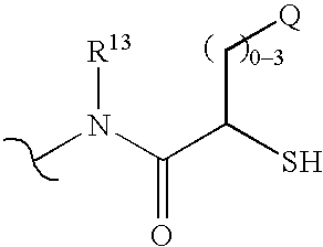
CN(C(C(S)C[Q])=O)[R13]
